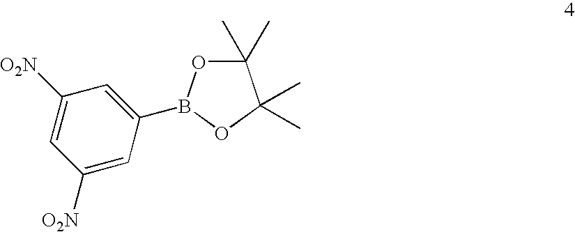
C1([O2N])=CC(B2OC(C)(C)C(C)(C)O2)=CC([O2N])=C1
